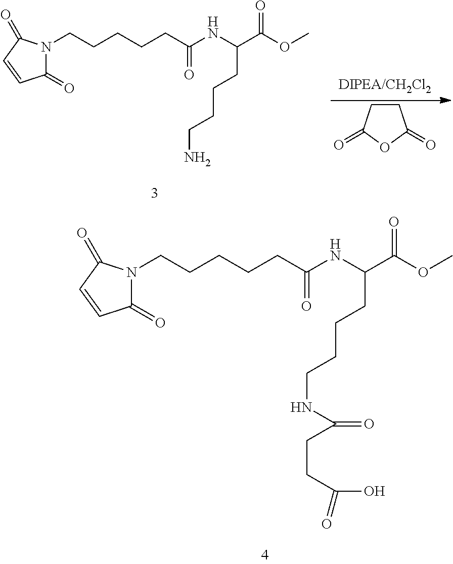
N1(CCCCCC(=O)NC(C(OC)=O)CCCCN)C(=O)C=CC1=O.C1CC(=O)OC1=O.N1(CCCCCC(=O)NC(C(OC)=O)CCCCNC(CCC(O)=O)=O)C(=O)C=CC1=O
